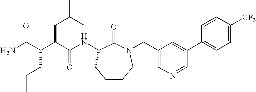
NC(C(C(CC(C)C)C(NC1C(=O)N(CC2=CN=CC(C3=CC=C([CF3])C=C3)=C2)CCCC1)=O)CCC)=O
